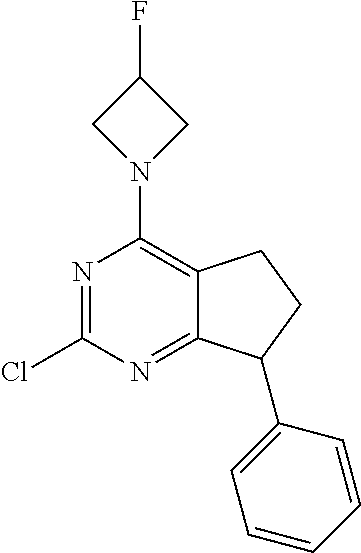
N1=C(Cl)N=C2C(=C1N1CC(F)C1)CCC2C1=CC=CC=C1
